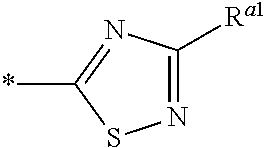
N1=C([Ra1])N=C(*)S1
